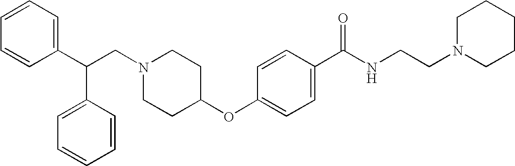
N1(CC(C2=CC=CC=C2)C2=CC=CC=C2)CCC(OC2=CC=C(C(NCCN3CCCCC3)=O)C=C2)CC1
